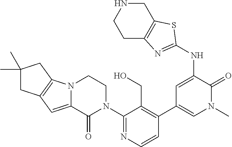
C1=CN=C(N2CCN3C(=CC4=C3CC(C)(C)C4)C2=O)C(CO)=C1C1=CN(C)C(=O)C(NC2=NC3=C(CNCC3)S2)=C1
